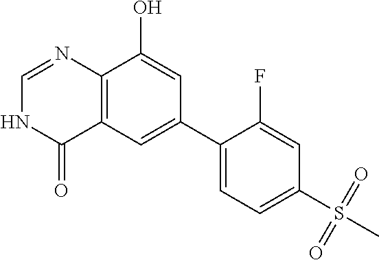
C12=C(C=C(C3=CC=C(S(C)(=O)=O)C=C3F)C=C1O)C(=O)NC=N2
